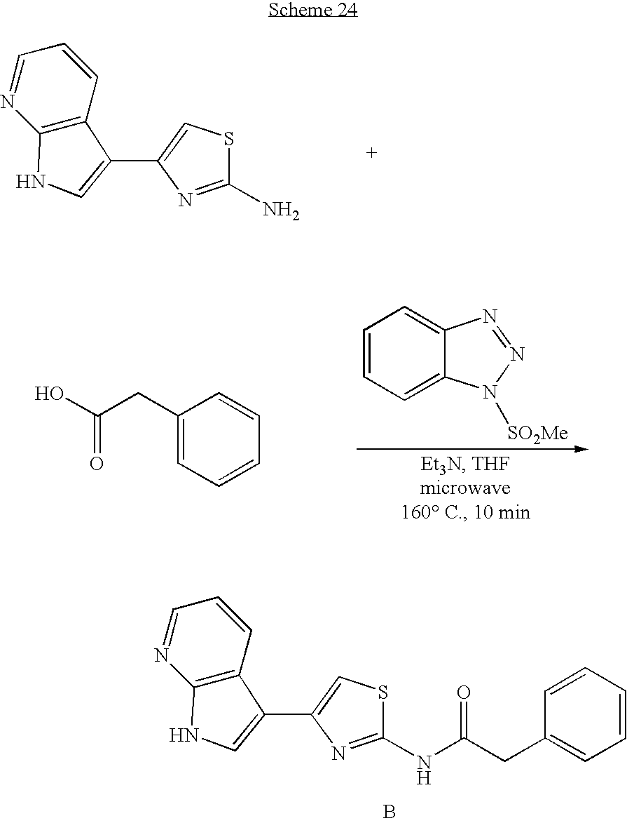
C1=NC2=C(C=C1)C(C1=CSC(N)=N1)=CN2.C1(CC(O)=O)=CC=CC=C1.C1=CC=C2C(=C1)N=NN2[SO2Me].C1=NC2=C(C=C1)C(C1=CSC(NC(CC3=CC=CC=C3)=O)=N1)=CN2.B
